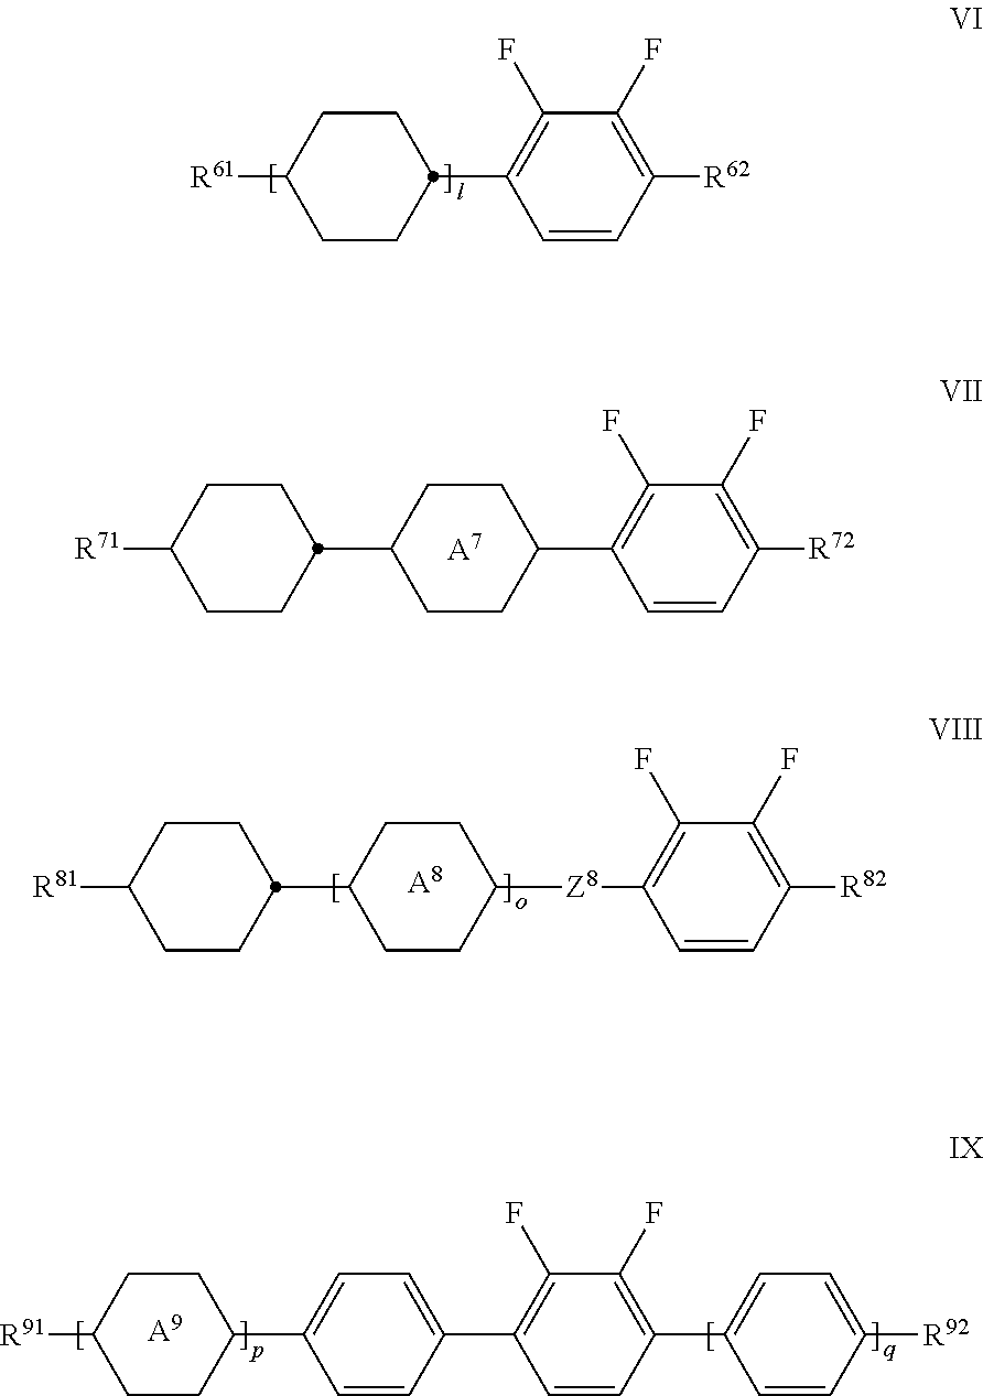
[R71]C1CCC(C2CCC(C3=C(F)C(F)=C([R72])C=C3)CC2)CC1.[A7].[R61]C1CCC(C2=C(F)C(F)=C([R62])C=C2)CC1.[R81]C1CCC(C2CCC([Z8]C3=C(F)C(F)=C([R82])C=C3)CC2)CC1.[A8].[R91]C1CCC(C2=CC=C(C3=C(F)C(F)=C(C4=CC=C([R92])C=C4)C=C3)C=C2)CC1.[A9]
